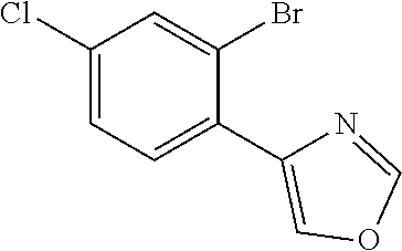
C1(Cl)=CC=C(C2=COC=N2)C(Br)=C1
